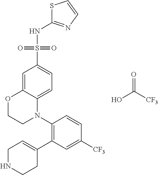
C1=C2C(=CC=C1S(NC1=NC=CS1)(=O)=O)N(C1=C(C3=CCNCC3)C=C([CF3])C=C1)CCO2.OC([CF3])=O
